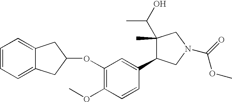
C1=CC=C2C(=C1)CC(OC1=C(OC)C=CC(C3C(C(O)C)(C)CN(C(=O)OC)C3)=C1)C2
